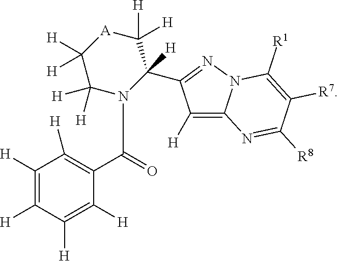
N12C(=C([H])C(C3([H])C([H])([H])[A]C([H])([H])C([H])([H])N3C(=O)C3=C([H])C([H])=C([H])C([H])=C3[H])=N1)N=C([R8])C([R7])=C2[R1]
